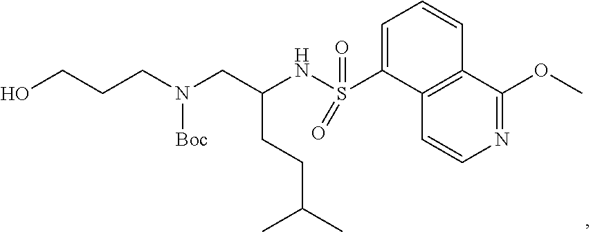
N(S(C1=CC=CC2=C1C=CN=C2OC)(=O)=O)C(CN(CCCO)[Boc])CCC(C)C
